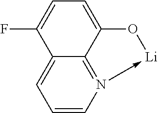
C1=CN2->[Li]OC3=CC=C(F)C(=C1)C=23
